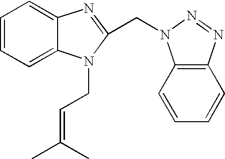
C1=CC=C2C(=C1)N=C(CN1C3=C(C=CC=C3)N=N1)N2CC=C(C)C
